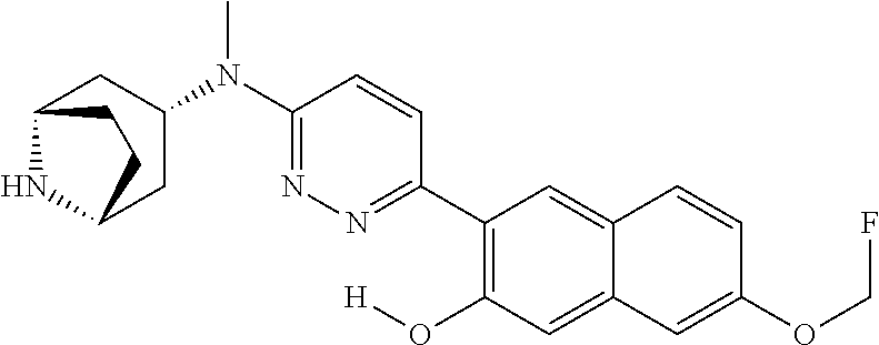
N(C)(C1=NN=C(C2=C(O[H])C=C3C(=C2)C=CC(OCF)=C3)C=C1)C1CC2NC(C1)CC2
